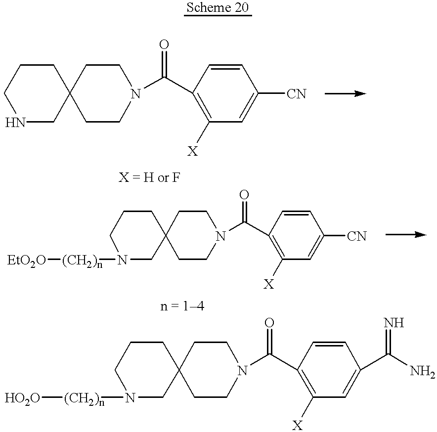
C1CC2(CCN1C(C1=C([X])C=C([CN])C=C1)=O)CNCCC2.C1C2(CCCN1[(CH2)n][HO2O])CCN(C(C1=C([X])C=C(C(N)=N)C=C1)=O)CC2.C1C2(CCCN1[(CH2)n][EtO2O])CCN(C(C1=C([X])C=C([CN])C=C1)=O)CC2
